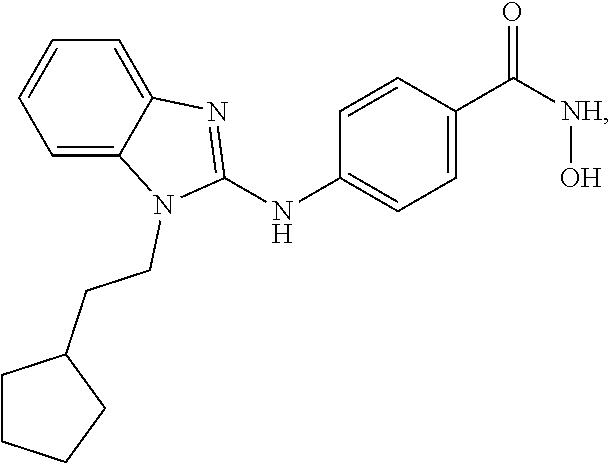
C1=C2C(=CC=C1)N=C(NC1=CC=C(C([NH]O)=O)C=C1)N2CCC1CCCC1
